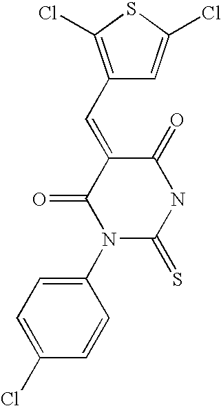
C1(C=C2C(=O)N(C3=CC=C(Cl)C=C3)C(=S)NC2=O)=C(Cl)SC(Cl)=C1
